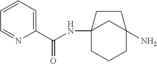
C12(NC(=O)C3=CC=CC=N3)CCCC(N)(C1)CC2
